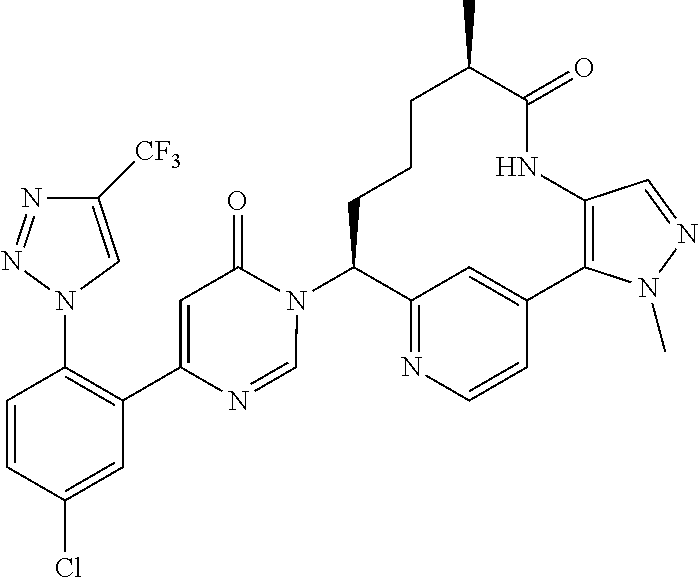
C12=NC=CC(=C1)C1=C(NC(=O)C(C)CCCC2N2C(=O)C=C(C3=C(N4C=C([CF3])N=N4)C=CC(Cl)=C3)N=C2)C=NN1C
